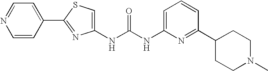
N(C(NC1=CC=CC(C2CCN(C)CC2)=N1)=O)C1=CSC(C2=CC=NC=C2)=N1
